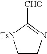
C1=CN=C([CHO])[TsN]1
